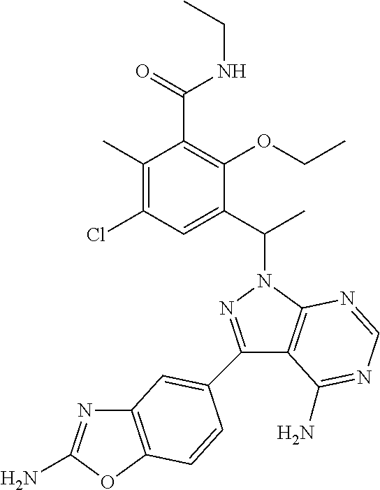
C1(C2=CC3=C(OC(N)=N3)C=C2)=NN(C(C2=CC(Cl)=C(C)C(C(NCC)=O)=C2OCC)C)C2=C1C(N)=NC=N2
